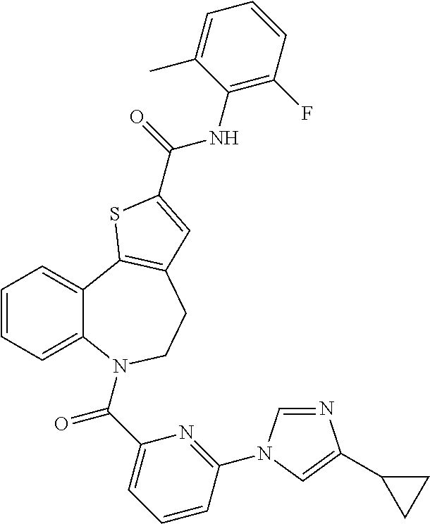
C1=CC=C2C(=C1)C1=C(CCN2C(C2=CC=CC(N3C=NC(C4CC4)=C3)=N2)=O)C=C(C(NC2=C(F)C=CC=C2C)=O)S1
